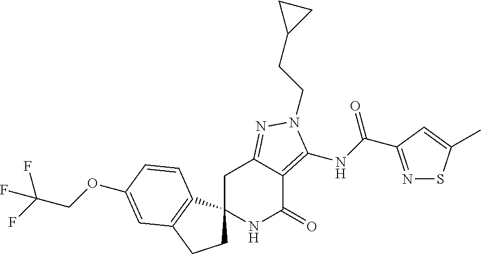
C1C2(C3=C(C1)C=C(OCC(F)(F)F)C=C3)NC(=O)C1=C(NC(=O)C3=NSC(C)=C3)N(CCC3CC3)N=C1C2
